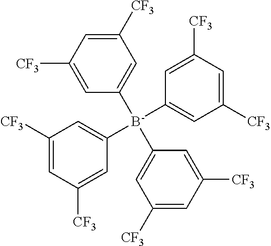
C1([CF3])=CC([CF3])=CC([B-](C2=CC([CF3])=CC([CF3])=C2)(C2=CC([CF3])=CC([CF3])=C2)C2=CC([CF3])=CC([CF3])=C2)=C1
